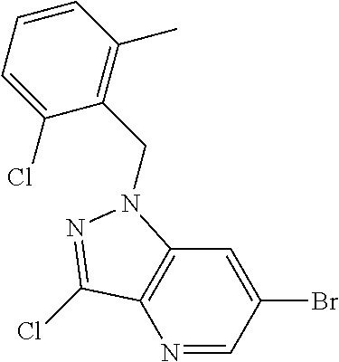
N1=CC(Br)=CC2=C1C(Cl)=NN2CC1=C(C)C=CC=C1Cl
